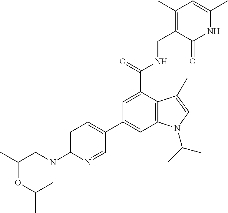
N1C(C)=CC(C)=C(CNC(C2=CC(C3=CC=C(N4CC(C)OC(C)C4)N=C3)=CC3=C2C(C)=CN3C(C)C)=O)C1=O
